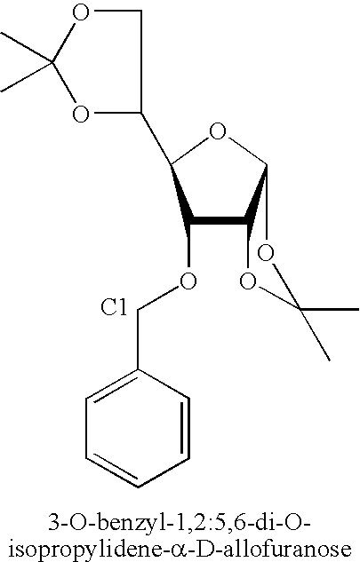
O1C(C)(C)OC2C1C(OCC1=CC=CC=C1)C(C1COC(C)(C)O1)O2.[C1]
